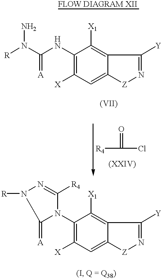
[R]N(C(=[A])NC1=C([X])C=C2C(=C1[X1])C([Y])=N[Z]2)N.[R4]C(=O)Cl.C1([R4])=NN([R])C(=[A])N1C1=C([X])C=C2C(=C1[X1])C([Y])=N[Z]2
